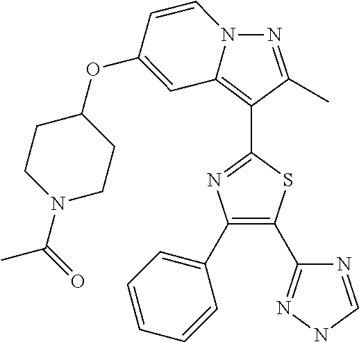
N1=C(C)C(C2=NC(C3=CC=CC=C3)=C(C3=NNC=N3)S2)=C2C=C(OC3CCN(C(=O)C)CC3)C=CN12
